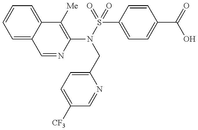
C1=NC(N(S(=O)(=O)C2=CC=C(C(=O)O)C=C2)CC2=CC=C([CF3])C=N2)=C([Me])C2=CC=CC=C12
